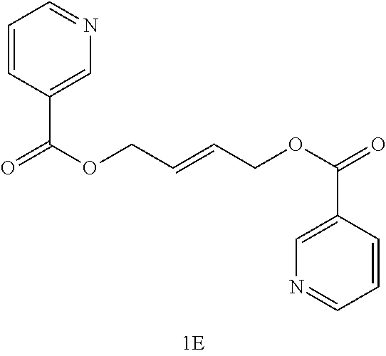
C1=CC(C(OCC=CCOC(C2=CN=CC=C2)=O)=O)=CN=C1
